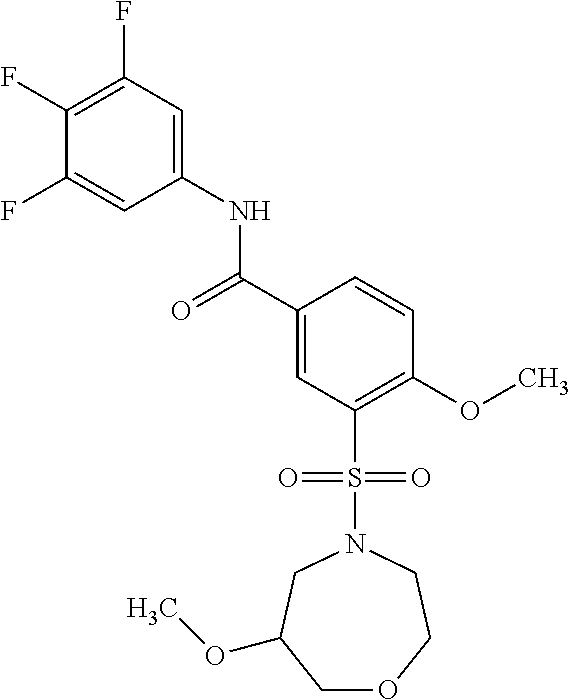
C(C1=CC(S(N2CCOCC(OC)C2)(=O)=O)=C(OC)C=C1)(=O)NC1=CC(F)=C(F)C(F)=C1
